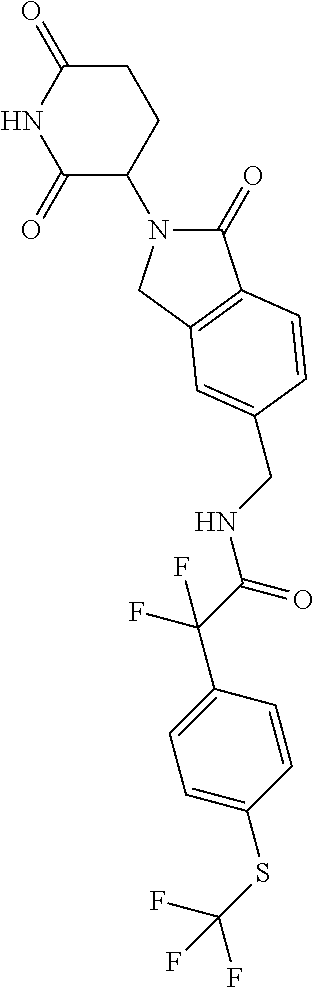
C1(=O)N(C2CCC(=O)NC2=O)CC2=C1C=CC(CNC(C(F)(C1=CC=C(SC(F)(F)F)C=C1)F)=O)=C2
